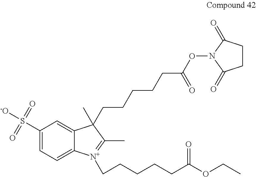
C1(S(=O)(=O)[-O])=CC=C2C(=C1)C(C)(CCCCCC(ON1C(=O)CCC1=O)=O)C(C)=[N+]2CCCCCC(OCC)=O
